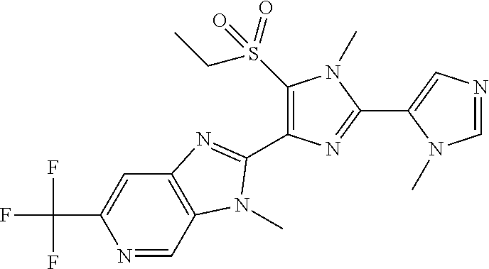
N1=CC2=C(C=C1C(F)(F)F)N=C(C1=C(S(CC)(=O)=O)N(C)C(C3=CN=CN3C)=N1)N2C
